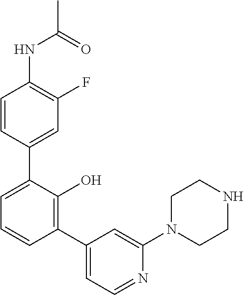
N(C1=C(F)C=C(C2=CC=CC(C3=CC=NC(N4CCNCC4)=C3)=C2O)C=C1)C(=O)C
